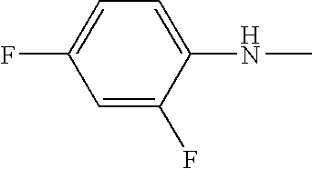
C1=C(F)C(NC)=CC=C1F
